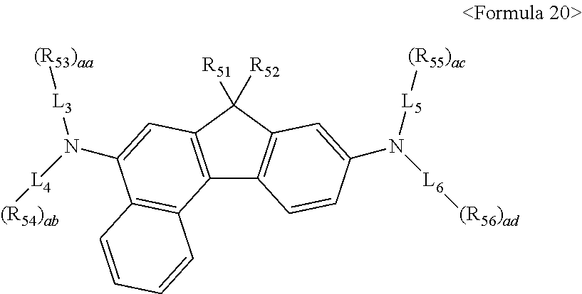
C12=C(C([R52])([R51])C3=C1C=CC(N([L6][(R56)ad])[L5][(R55)ac])=C3)C=C(N([L4][(R54)ab])[L3][(R53)aa])C1=C2C=CC=C1
